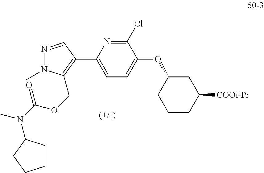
C1(Cl)=NC(C2=C(COC(N(C)C3CCCC3)=O)N(C)N=C2)=CC=C1OC1CCCC([COOi-Pr])C1
